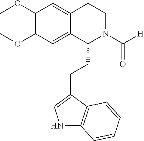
N1C2=C(C(CCC3N(C([H])=O)CCC4=CC(OC)=C(OC)C=C34)=C1)C=CC=C2
